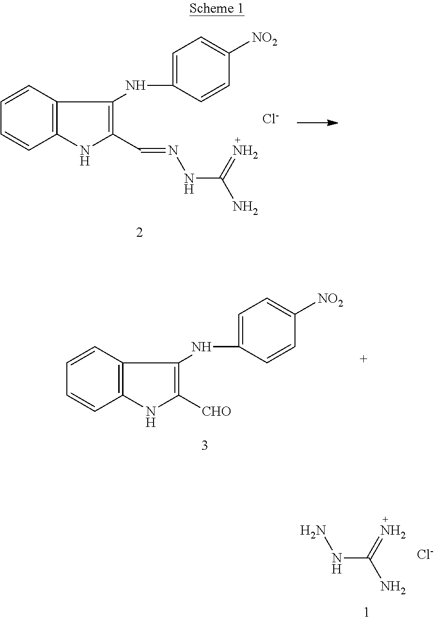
NNC(=N)N.[Cl-].C12=C(C=CC=C1)C(NC1=CC=C([NO2])C=C1)=C(C=NNC(=N)N)N2.[Cl-].C12=C(C=CC=C1)C(NC1=CC=C([NO2])C=C1)=C([CHO])N2
